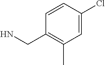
C1=C(Cl)C=CC(CN)=C1C
